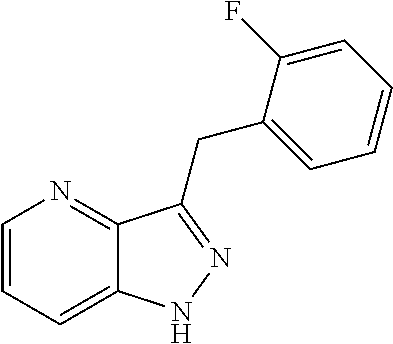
C1=CC=C2C(=N1)C(CC1=CC=CC=C1F)=NN2
